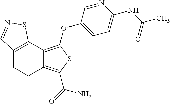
C12=C(C3=C(OC4=CC=C(NC(C)=O)N=C4)SC(C(=O)N)=C3CC1)SN=C2
